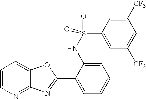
C12=NC=CC=C1OC(C1=CC=CC=C1NS(=O)(C1=CC([CF3])=CC([CF3])=C1)=O)=N2
